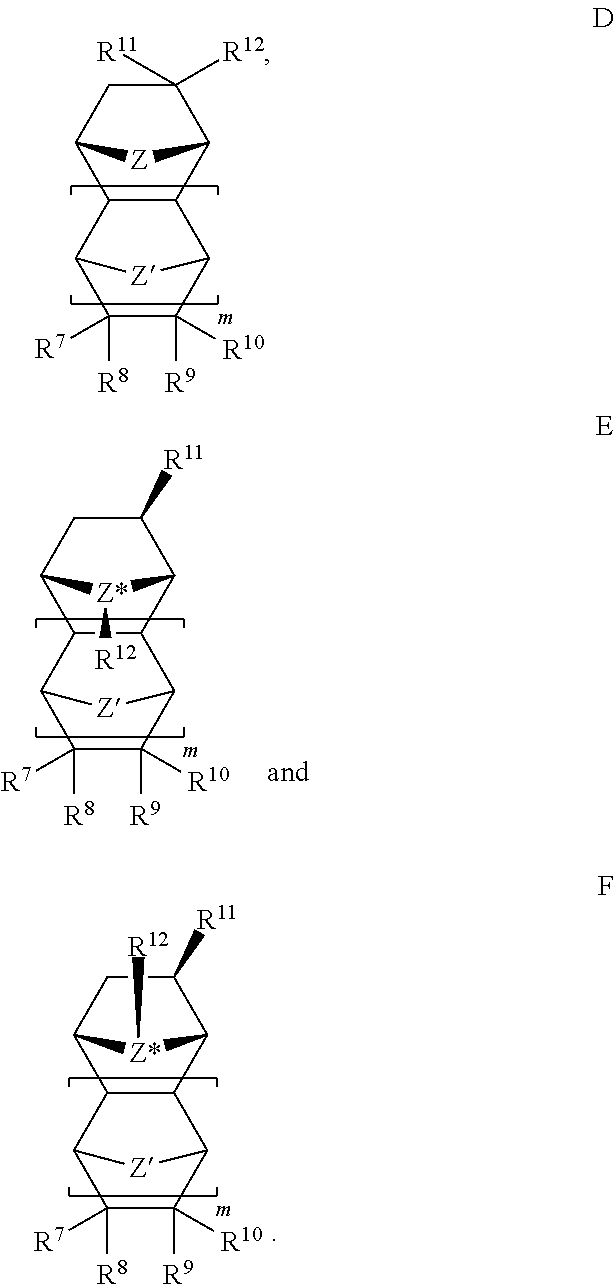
C1([R12])([R11])CC2C3C(C1[Z]2)C1C([R9])([R10])C([R7])([R8])C3[Z]1.C1([R11])CC2C3C(C1[Z*]2[R12])C1C([R9])([R10])C([R7])([R8])C3[Z]1.C1([R11])CC2C3C(C1[Z*]2[R12])C1C([R9])([R10])C([R7])([R8])C3[Z]1
